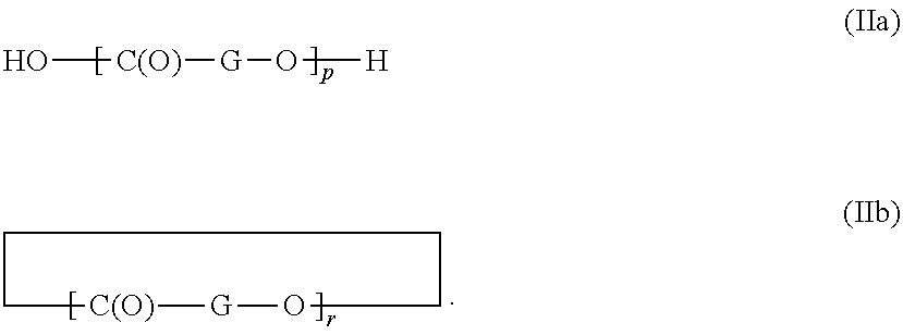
O[C(O)][G]O[H].[C(O)](C)[G]OCCCCCCCCCCC
